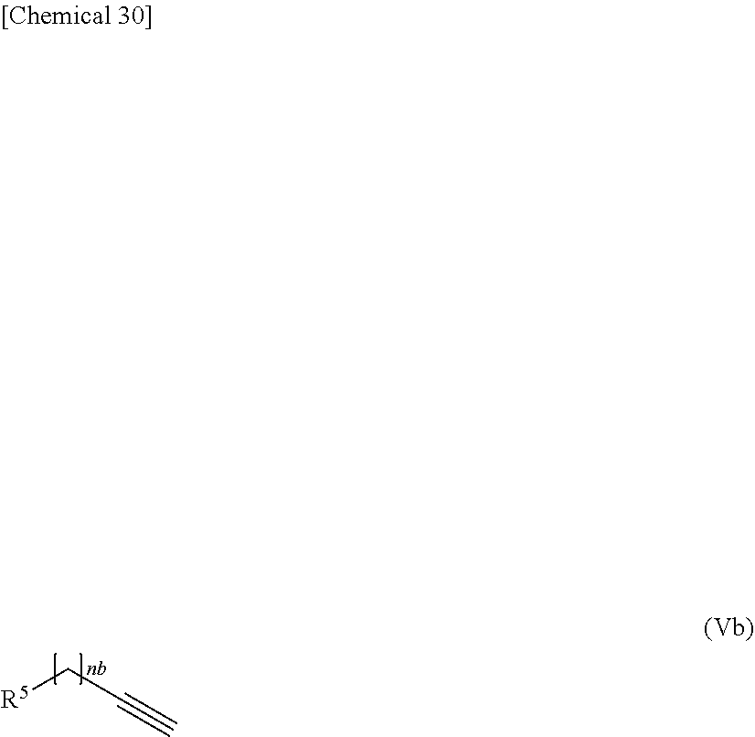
[R5]CC#C
